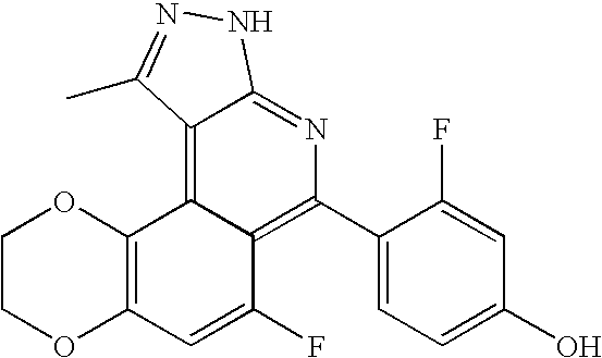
C12=C(C3=C4C(=NC(C5=CC=C(O)C=C5F)=C3C(F)=C1)NN=C4C)OCCO2
